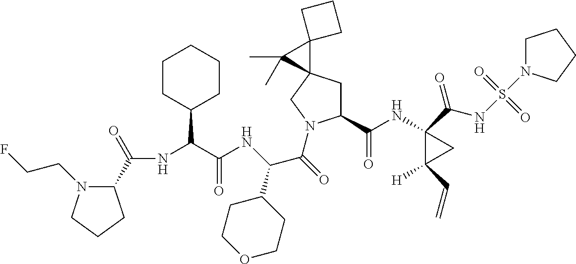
C(NC1(C(NS(=O)(=O)N2CCCC2)=O)C([H])(C=C)C1)(=O)C1CC2(CN1C(C(C1CCOCC1)NC(C(NC(C1N(CCF)CCC1)=O)C1CCCCC1)=O)=O)C1(C2(C)C)CCC1
